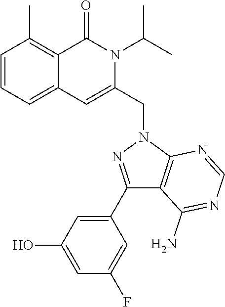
C1=CC=C2C(=C1C)C(=O)N(C(C)C)C(CN1C3=C(C(N)=NC=N3)C(C3=CC(O)=CC(F)=C3)=N1)=C2
